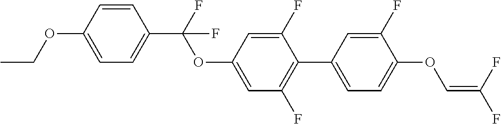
C1=CC(OCC)=CC=C1C(F)(OC1=CC(F)=C(C2=CC=C(OC=C(F)F)C(F)=C2)C(F)=C1)F
